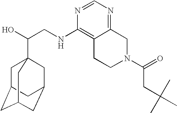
C(CNC1=C2C(=NC=N1)CN(C(=O)CC(C)(C)C)CC2)(O)C12CC3CC(CC(C1)C3)C2
